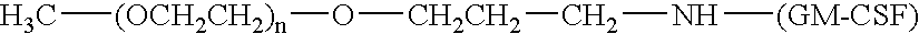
C[(OCH2CH2)n]O[CH2CH2]CN[(GM-CSF)]
